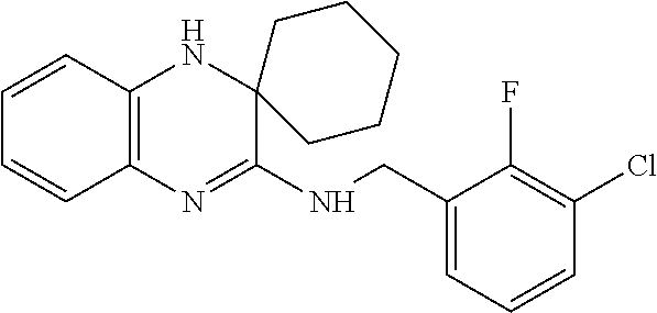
C1=CC2=C(C=C1)N=C(NCC1=CC=CC(Cl)=C1F)C1(N2)CCCCC1
